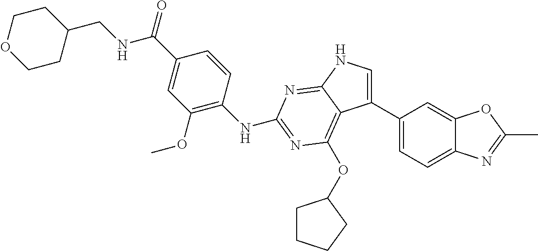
C1(CNC(C2=CC(OC)=C(NC3=NC(OC4CCCC4)=C4C(C5=CC=C6C(=C5)OC(C)=N6)=CNC4=N3)C=C2)=O)CCOCC1
